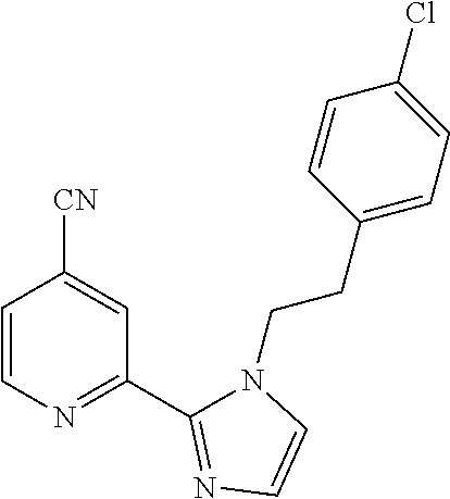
C1=CN=C(C2=NC=CN2CCC2=CC=C(Cl)C=C2)C=C1[CN]
